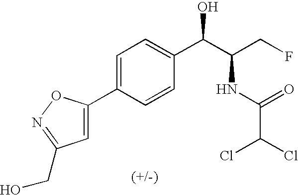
C1(C2=CC=C(C(C(CF)NC(C(Cl)Cl)=O)O)C=C2)=CC(CO)=NO1
